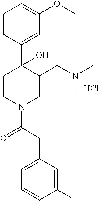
C1=CC(C2(O)CCN(C(CC3=CC=CC(F)=C3)=O)CC2CN(C)C)=CC(OC)=C1.Cl
